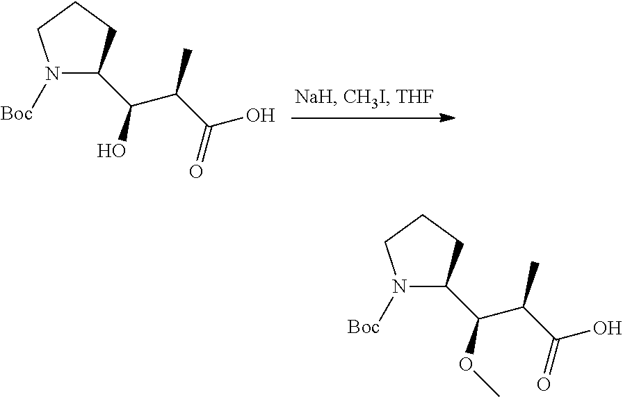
N1([Boc])C(C(C(C(=O)O)C)O)CCC1.N1([Boc])C(C(C(C(=O)O)C)OC)CCC1
